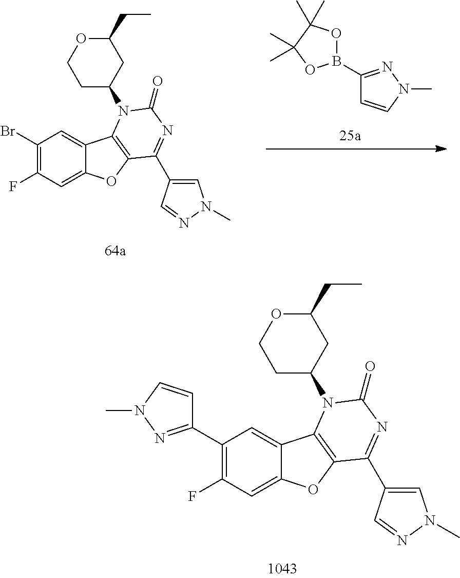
C1(B2OC(C)(C)C(C)(C)O2)=NN(C)C=C1.C1(Br)=C(F)C=C2C(=C1)C1=C(O2)C(C2=CN(C)N=C2)=NC(=O)N1C1CC(CC)OCC1.C1(C2=NN(C)C=C2)=C(F)C=C2C(=C1)C1=C(O2)C(C2=CN(C)N=C2)=NC(=O)N1C1CC(CC)OCC1
